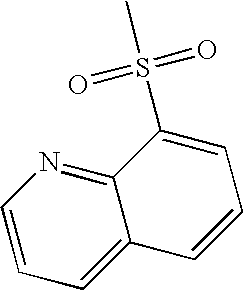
C12=CC=CN=C1C(S(=O)(=O)C)=CC=C2
